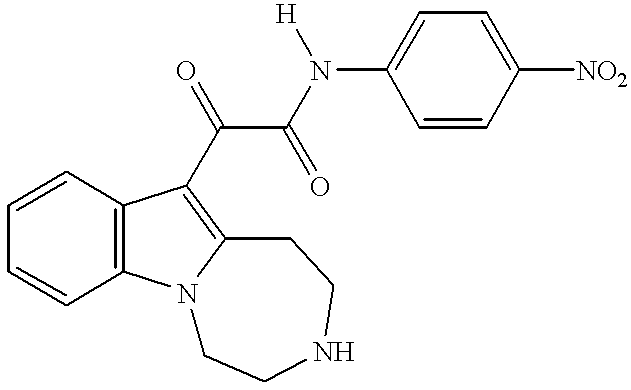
C1=CC2=C(C=C1)C(C(C(N(C1=CC=C([NO2])C=C1)[H])=O)=O)=C1N2CCNCC1
